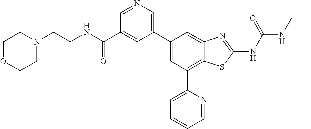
C1OCCN(CCNC(C2=CC(C3=CC(C4=CC=CC=N4)=C4C(=C3)N=C(NC(NCC)=O)S4)=CN=C2)=O)C1
